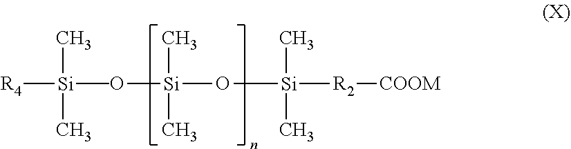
[R4][Si](O[Si](C)(C)O[Si](C)(C)[R2][COOM])(C)(C)C
